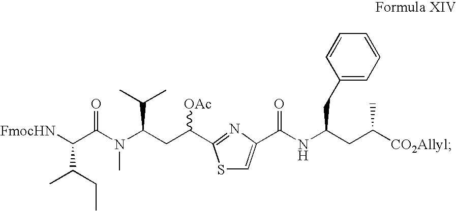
S1C=C(C(NC(CC([CO2Allyl])C)CC2=CC=CC=C2)=O)N=C1C(CC(N(C(C([FmocHN])C(C)CC)=O)C)C(C)C)[OAc]
